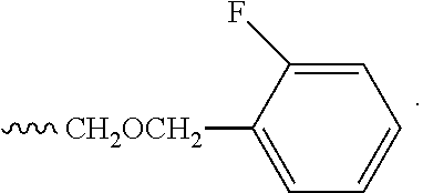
C[CH2OCH2]C1=CC=CC=C1F
